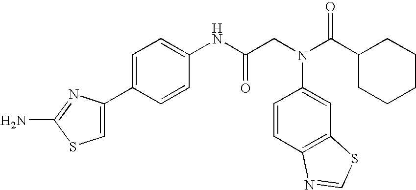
NC1=NC(C2=CC=C(NC(CN(C3=CC4=C(C=C3)N=CS4)C(C3CCCCC3)=O)=O)C=C2)=CS1
